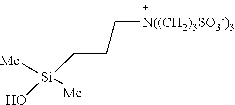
C(CC[N((CH2)3SO3-)3])[Si]([Me])([Me])O
